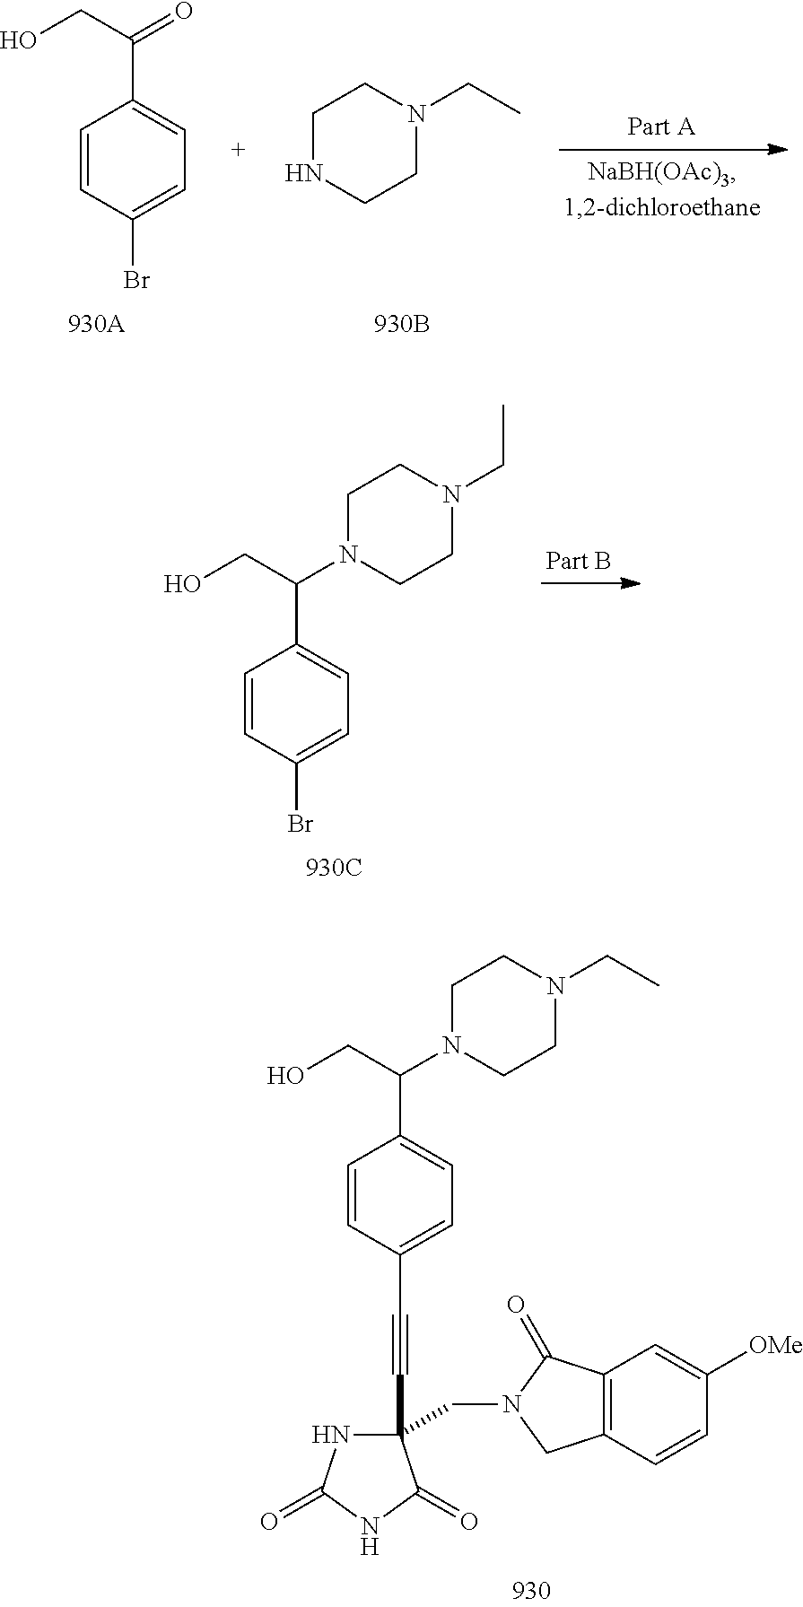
C1=CC(Br)=CC=C1C(CO)N1CCN(CC)CC1.C1=CC(C#CC2(CN3CC4=C(C3=O)C=C([OMe])C=C4)NC(=O)NC2=O)=CC=C1C(CO)N1CCN(CC)CC1.C1NCCN(CC)C1.C1(C(CO)=O)=CC=C(Br)C=C1
